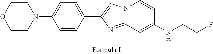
N12C(=NC(C3=CC=C(N4CCOCC4)C=C3)=C1)C=C(NCCF)C=C2
